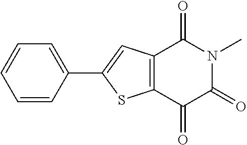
C1=CC=CC(C2=CC3=C(S2)C(=O)C(=O)N(C)C3=O)=C1
